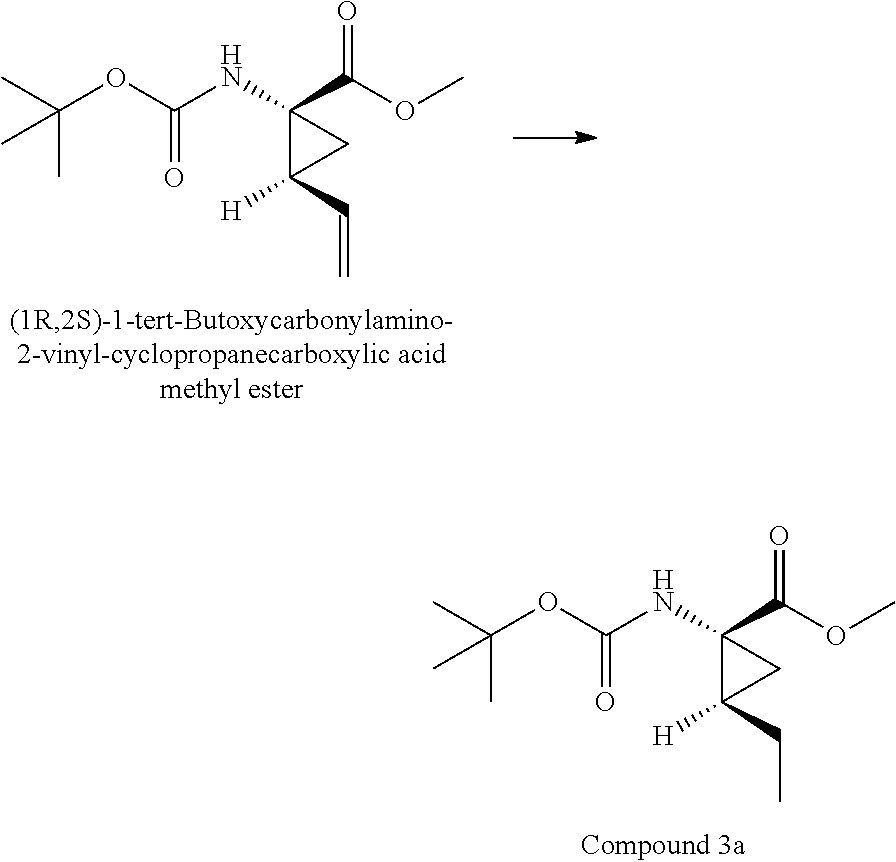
N(C1(C(=O)OC)C([H])(C=C)C1)C(OC(C)(C)C)=O.N(C1(C(=O)OC)C([H])(CC)C1)C(OC(C)(C)C)=O
